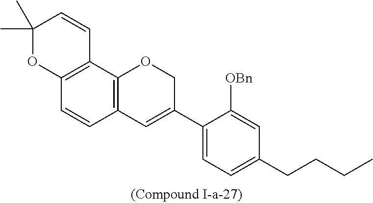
C12=C(C3=C(C=C1)C=C(C1=CC=C(CCCC)C=C1[OBn])CO3)C=CC(C)(C)O2
